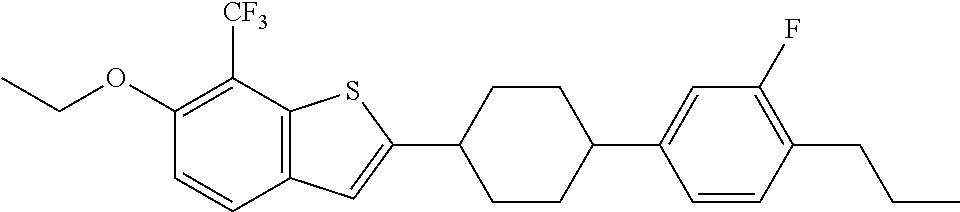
C1(OCC)=C([CF3])C2=C(C=C1)C=C(C1CCC(C3=CC(F)=C(CCC)C=C3)CC1)S2
